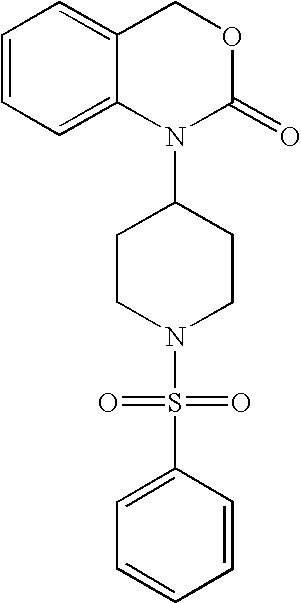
C1=CC=C2C(=C1)COC(=O)N2C1CCN(S(C2=CC=CC=C2)(=O)=O)CC1
